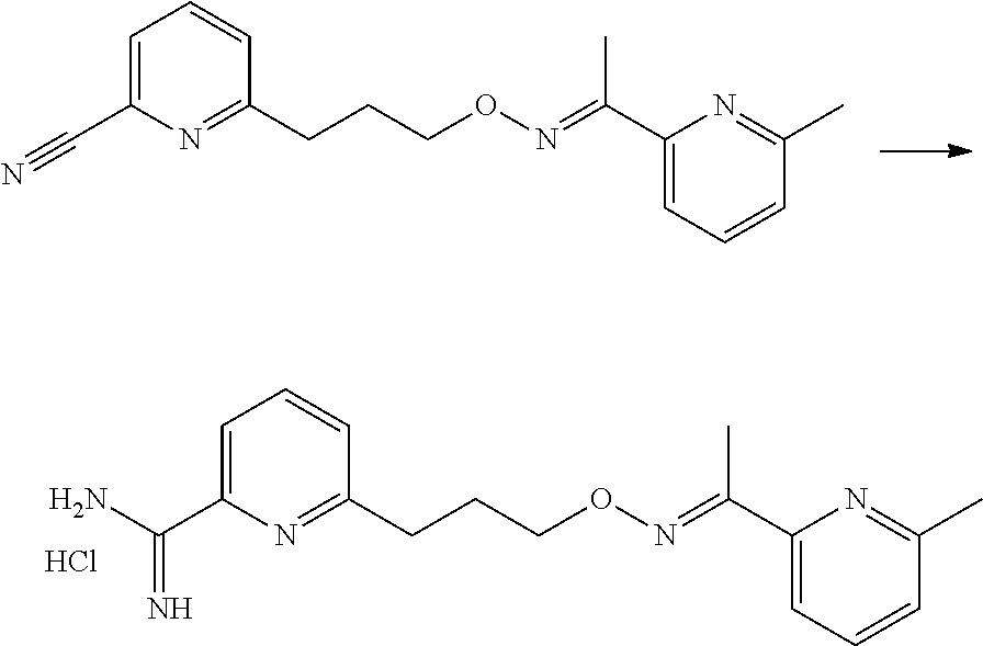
C1=C(C#N)N=C(CCCON=C(C2=CC=CC(C)=N2)C)C=C1.C1=C(C(N)=N)N=C(CCCON=C(C2=CC=CC(C)=N2)C)C=C1.Cl
